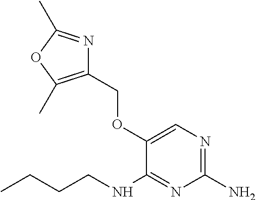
C1(COC2=CN=C(N)N=C2NCCCC)=C(C)OC(C)=N1
